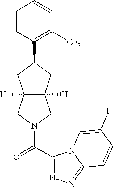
C1=CC(C2CC3([H])C([H])(C2)CN(C(=O)C2=NN=C4N2C=C(F)C=C4)C3)=C([CF3])C=C1
